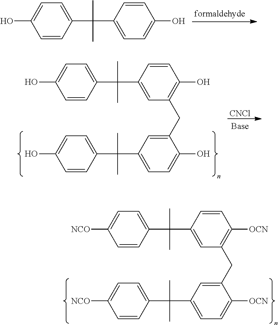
C1=C([NCO])C=CC(C(C2=CC(CC3=CC(C(C4=CC=C([NCO])C=C4)(C)C)=CC=C3[OCN])=C([OCN])C=C2)(C)C)=C1.C1=C(O)C=CC(C(C2=CC=C(O)C=C2)(C)C)=C1.C1=C(O)C=CC(C(C2=CC(CC3=CC(C(C4=CC=C(O)C=C4)(C)C)=CC=C3O)=C(O)C=C2)(C)C)=C1.[CNCl]
